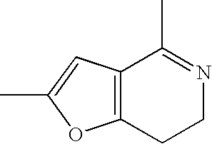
C12=C(CCN=C1C)OC(C)=C2
